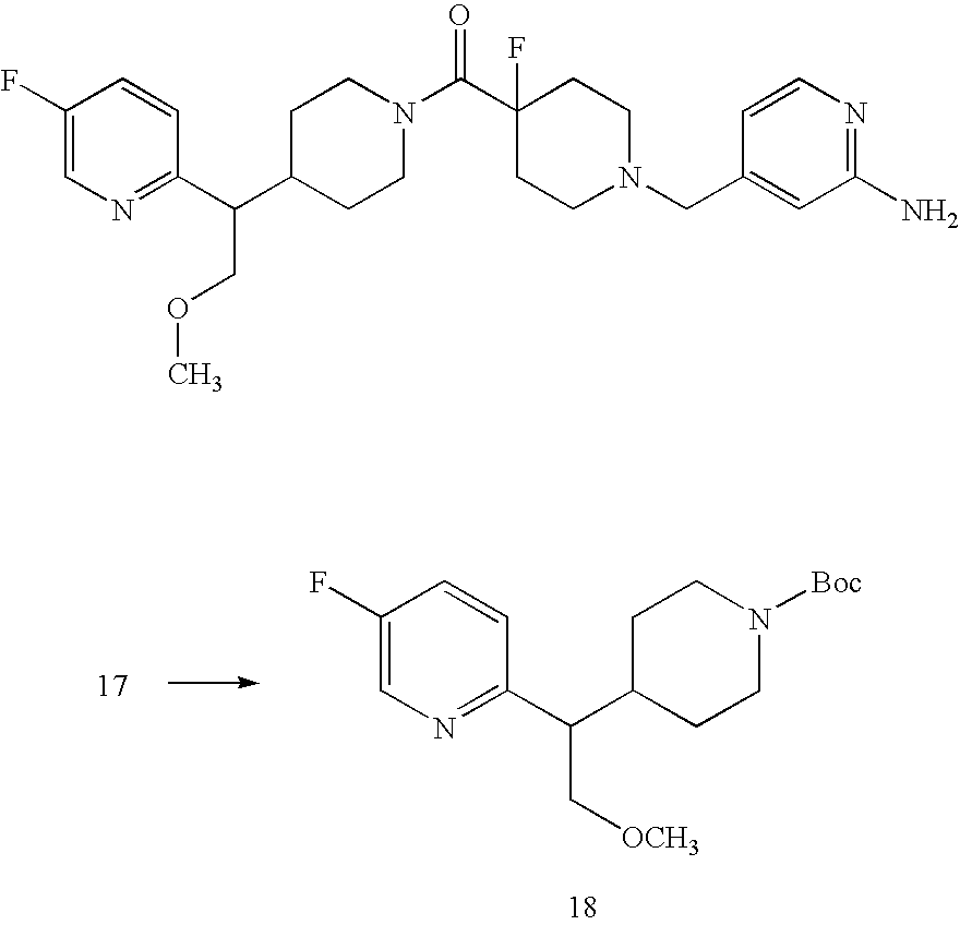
C1C(C(C2=NC=C(F)C=C2)C[OCH3])CCN([Boc])C1.C1C(C(C2=NC=C(F)C=C2)COC)CCN(C(C2(F)CCN(CC3=CC(N)=NC=C3)CC2)=O)C1
